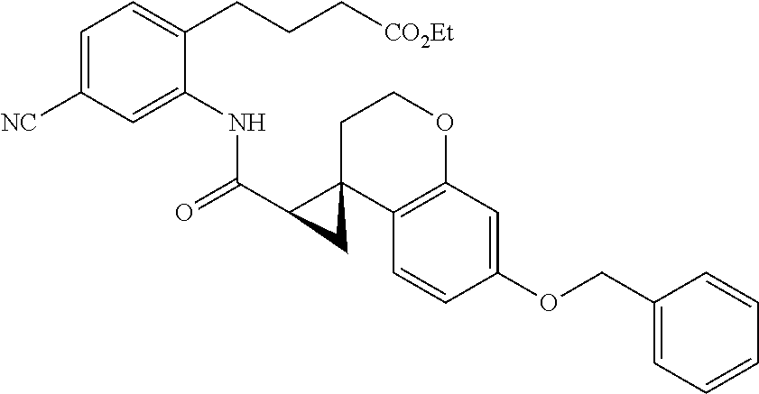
C1=C([NC])C=C(NC(C2C3(C4=C(OCC3)C=C(OCC3=CC=CC=C3)C=C4)C2)=O)C(CCC[CO2Et])=C1
